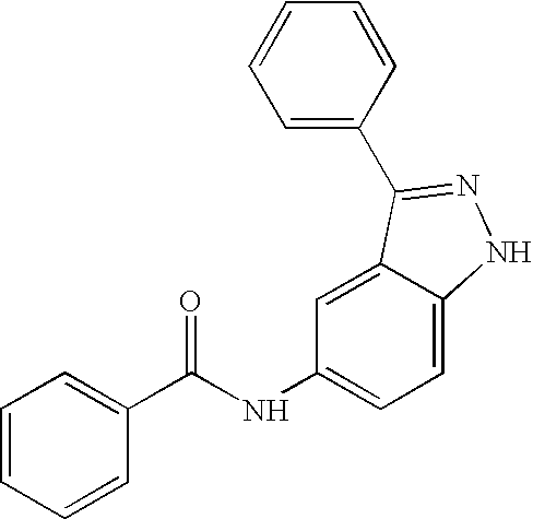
C1=CC=CC(C(NC2=CC=C3C(=C2)C(C2=CC=CC=C2)=NN3)=O)=C1
